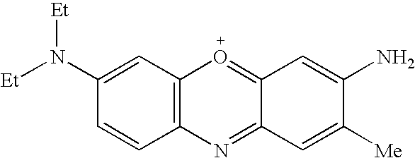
C12=C(C=C(N([Et])[Et])C=C1)O=C1C(=N2)C=C([Me])C(N)=C1
